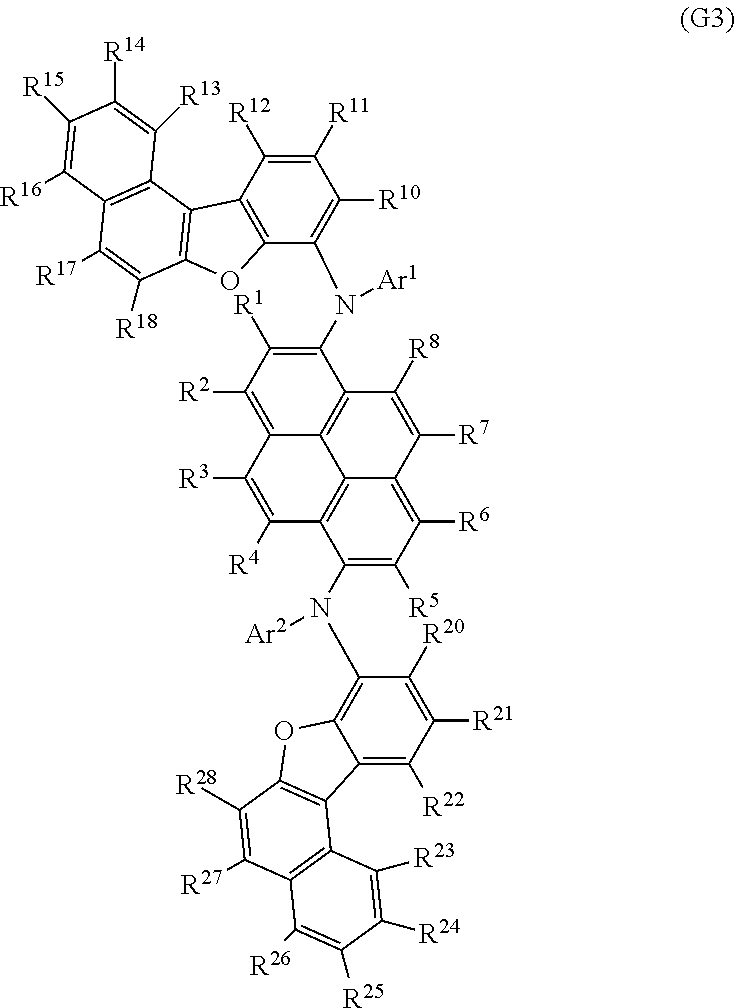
C1(N(C2=C([R10])C([R11])=C([R12])C3=C2OC2=C3C3=C(C([R17])=C2[R18])C([R16])=C([R15])C([R14])=C3[R13])[Ar1])=C([R1])C([R2])=C2C3=C1C([R8])=C([R7])C1=C([R6])C([R5])=C(N([Ar2])C4=C5C(=C([R22])C([R21])=C4[R20])C4=C(O5)C([R28])=C([R27])C5=C4C([R23])=C([R24])C([R25])=C5[R26])C(=C31)C([R4])=C2[R3]
